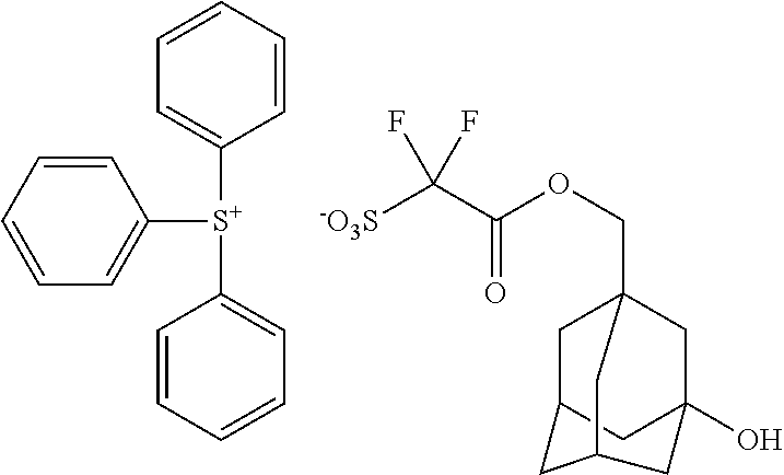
C1=CC=C([S+](C2=CC=CC=C2)C2=CC=CC=C2)C=C1.[-O3S]C(C(OCC12CC3CC(O)(C1)CC(C3)C2)=O)(F)F
